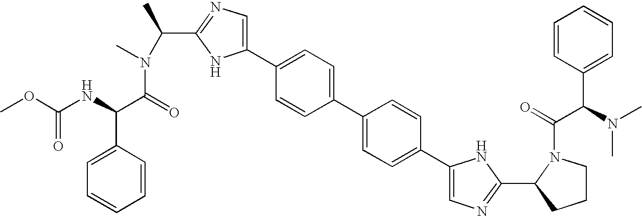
COC(=O)NC(C1=CC=CC=C1)C(=O)N(C)C(C)C1=NC=C(C2=CC=C(C3=CC=C(C4=CN=C(C5CCCN5C(C(C5=CC=CC=C5)N(C)C)=O)N4)C=C3)C=C2)N1
